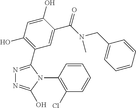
N1=C(C2=C(O)C=C(O)C(C(N(CC3=CC=CC=C3)C)=O)=C2)N(C2=C(Cl)C=CC=C2)C(O)=N1
